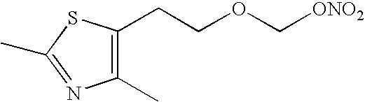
C1(C)=NC(C)=C(CCOC[ONO2])S1
